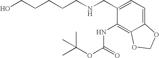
C1(CNCCCCCO)=CC=C2C(=C1NC(OC(C)(C)C)=O)OCO2
